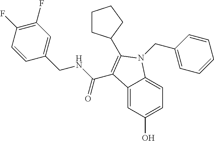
C1(F)=C(F)C=CC(CNC(C2=C(C3CCCC3)N(CC3=CC=CC=C3)C3=CC=C(O)C=C32)=O)=C1
